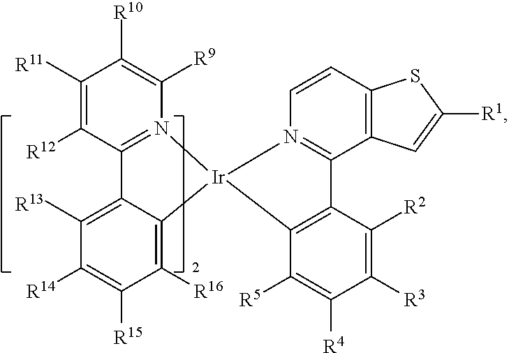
C1([R13])=C2C(=C([R16])C([R15])=C1[R14])[Ir]1(N3=C2C([R12])=C([R11])C([R10])=C3[R9])N2=C(C3=C(C=C2)SC([R1])=C3)C2=C1C([R5])=C([R4])C([R3])=C2[R2]
